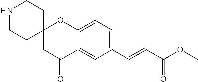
C12=CC=C(C=CC(OC)=O)C=C1C(=O)CC1(O2)CCNCC1
